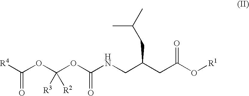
[R4]C(OC(OC(NCC(CC(O[R1])=O)CC(C)C)=O)([R3])[R2])=O
